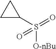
C1(S([O-nBu])(=O)=O)CC1
